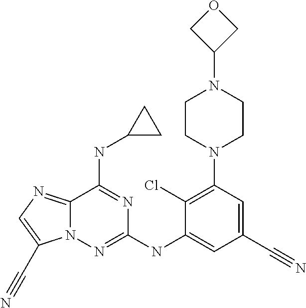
C1(Cl)=C(N2CCN(C3COC3)CC2)C=C(C#N)C=C1NC1=NN2C(=NC=C2C#N)C(NC2CC2)=N1
